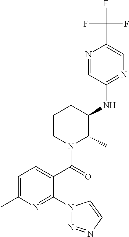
C1(NC2C(C)N(C(=O)C3=CC=C(C)N=C3N3N=NC=C3)CCC2)=NC=C(C(F)(F)F)N=C1
